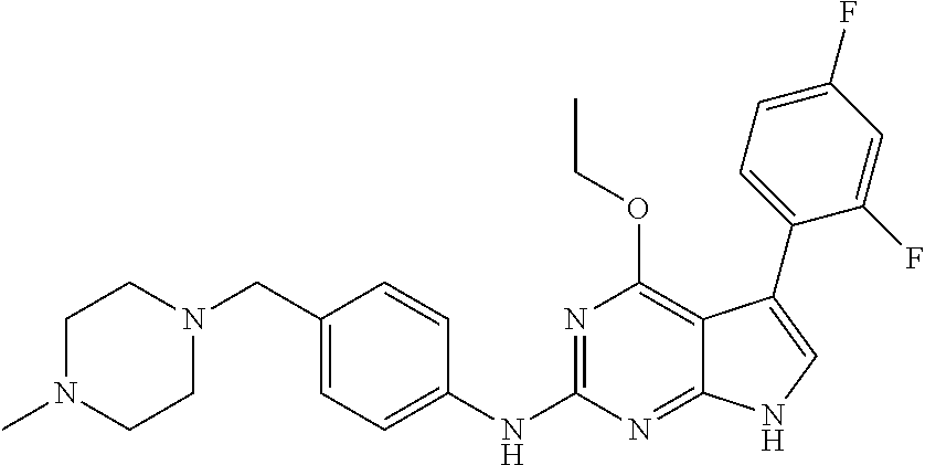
C1N(C)CCN(CC2=CC=C(NC3=NC(OCC)=C4C(=N3)NC=C4C3=CC=C(F)C=C3F)C=C2)C1
